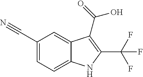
C1(C#N)=CC=C2C(=C1)C(C(=O)O)=C(C(F)(F)F)N2
